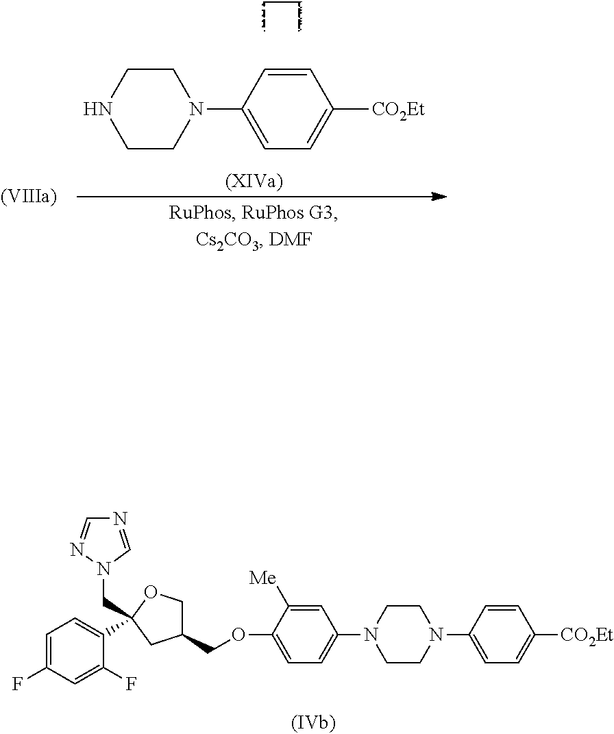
C1=C(F)C=C(F)C(C2(CN3C=NC=N3)CC(COC3=CC=C(N4CCN(C5=CC=C([CO2Et])C=C5)CC4)C=C3[Me])CO2)=C1.C1CN(C2=CC=C([CO2Et])C=C2)CCN1
